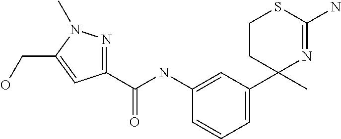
C1(C(NC2=CC(C3(C)N=C(N)SCC3)=CC=C2)=O)=NN(C)C(CO)=C1
